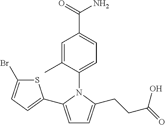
C1=C(C)C(N2C(C3=CC=C(Br)S3)=CC=C2CCC(=O)O)=CC=C1C(=O)N
